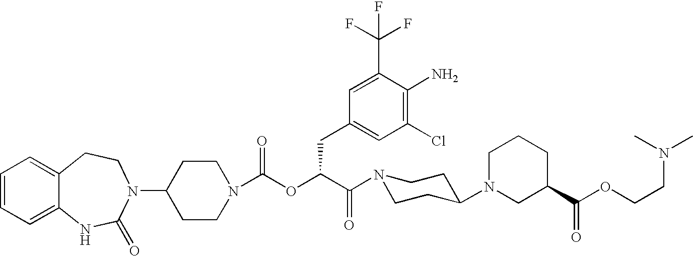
C1(N2C(=O)NC3=CC=CC=C3CC2)CCN(C(OC(C(N2CCC(N3CC(C(OCCN(C)C)=O)CCC3)CC2)=O)CC2=CC(Cl)=C(N)C(C(F)(F)F)=C2)=O)CC1
